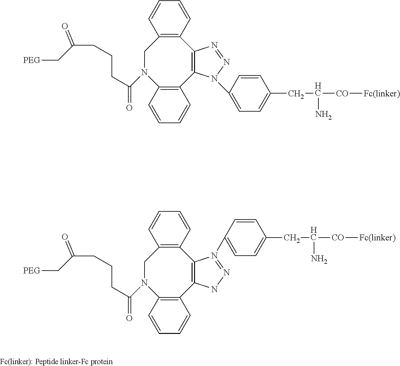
[PEG]CC(CCCC(=O)N1C2=C(C3=C(C4=C(C1)C=CC=C4)N=NN3C1=CC=C(CC([CO][Fc(linker)])N)C=C1)C=CC=C2)=O.[PEG]CC(CCCC(=O)N1C2=C(C3=C(C4=C(C1)C=CC=C4)N(C1=CC=C(CC([CO][Fc(linker)])N)C=C1)=NN3)C=CC=C2)=O.[Fc(linker): Peptide linker-Fc protein]
